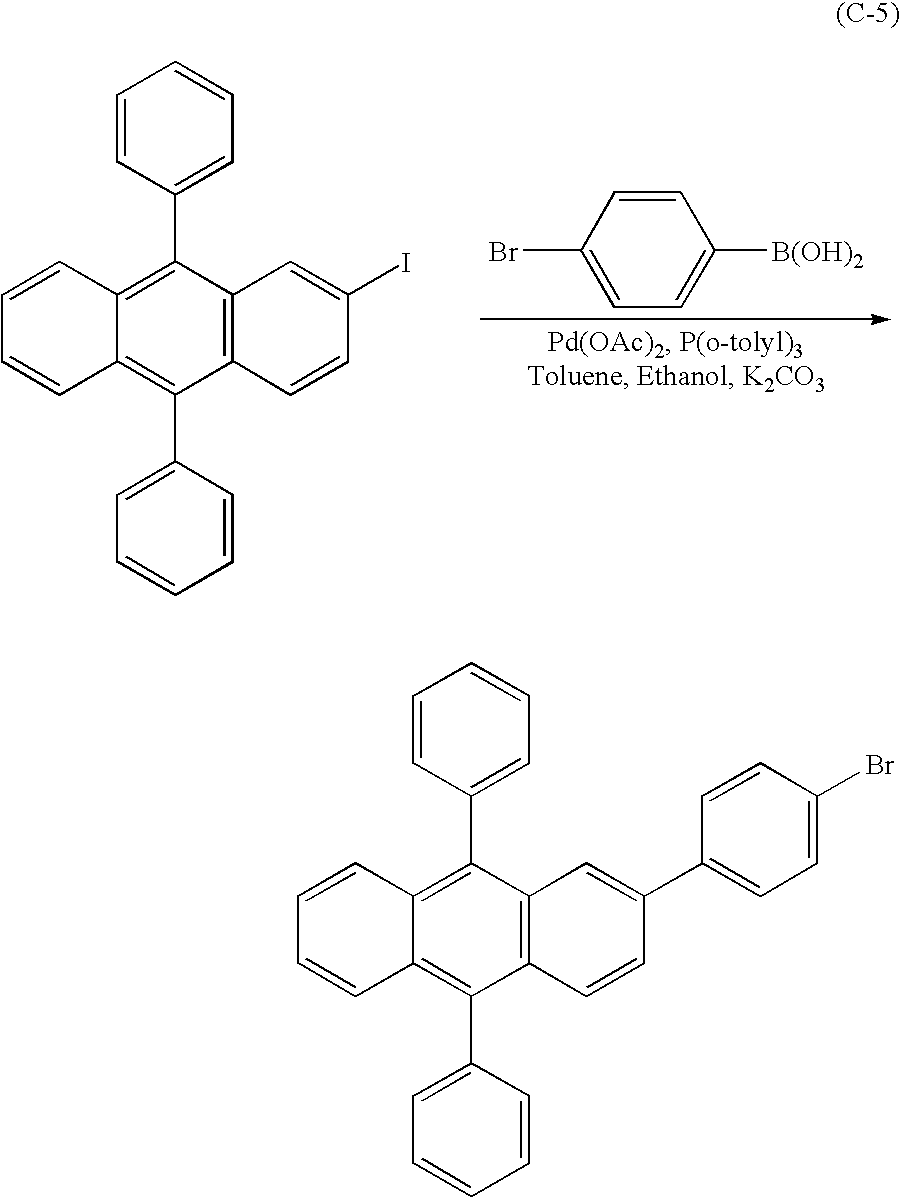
C1=CC(C2=C3C(=C(C4=CC=CC=C4)C4=C2C=C(I)C=C4)C=CC=C3)=CC=C1.C1=CC(Br)=CC=C1[B(OH)2].C1=CC(C2=C3C(=C(C4=CC=CC=C4)C4=C2C=C(C2=CC=C(Br)C=C2)C=C4)C=CC=C3)=CC=C1
